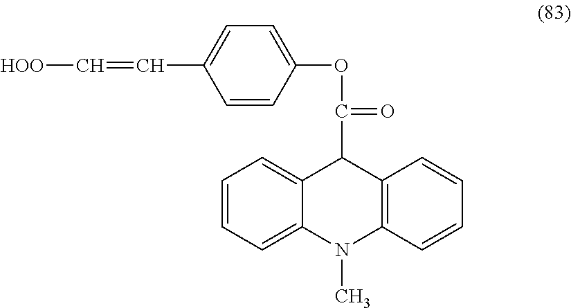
C1=CC=C2C(=C1)C(C(=O)OC1=CC=C(C=C[HOO])C=C1)C1=C(N2C)C=CC=C1
